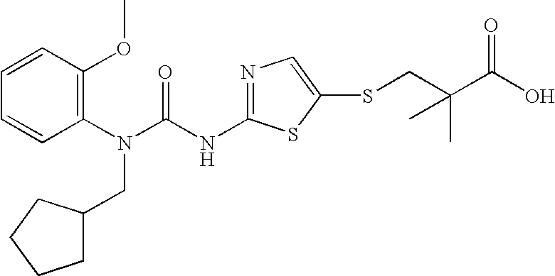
C1=CC(OC)=C(N(C(NC2=NC=C(SCC(C(O)=O)(C)C)S2)=O)CC2CCCC2)C=C1
